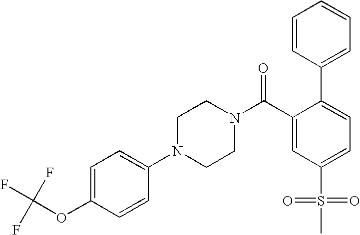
C1(OC(F)(F)F)=CC=C(N2CCN(C(C3=CC(S(=O)(=O)C)=CC=C3C3=CC=CC=C3)=O)CC2)C=C1
